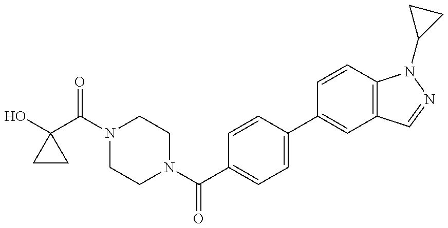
OC1(C(N2CCN(C(C3=CC=C(C4=CC5=C(C=C4)N(C4CC4)N=C5)C=C3)=O)CC2)=O)CC1
